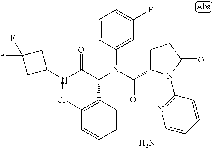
C1=CC(C(C(NC2CC(F)(F)C2)=O)N(C(=O)C2CCC(=O)N2C2=NC(N)=CC=C2)C2=CC(F)=CC=C2)=C(Cl)C=C1
